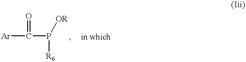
[Ar]C(P([OR])[R6])=O
